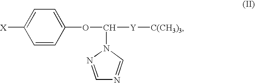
C1=CC(OC([Y][C(CH3)3])N2N=CN=C2)=CC=C1[X]
